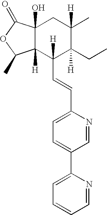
C12([H])C(O)(C(=O)OC1C)CC(C)([H])C(CC)([H])C2(C=CC1=CC=C(C2=CC=CC=N2)C=N1)[H]
